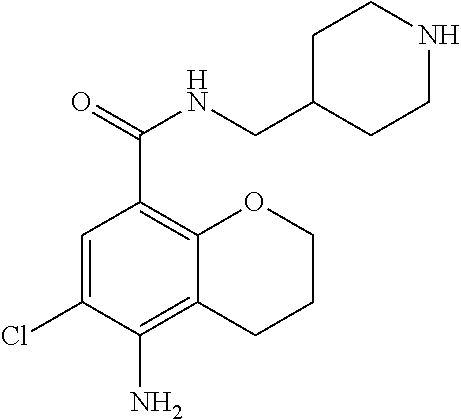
C1=C(Cl)C(N)=C2C(=C1C(=O)NCC1CCNCC1)OCCC2
